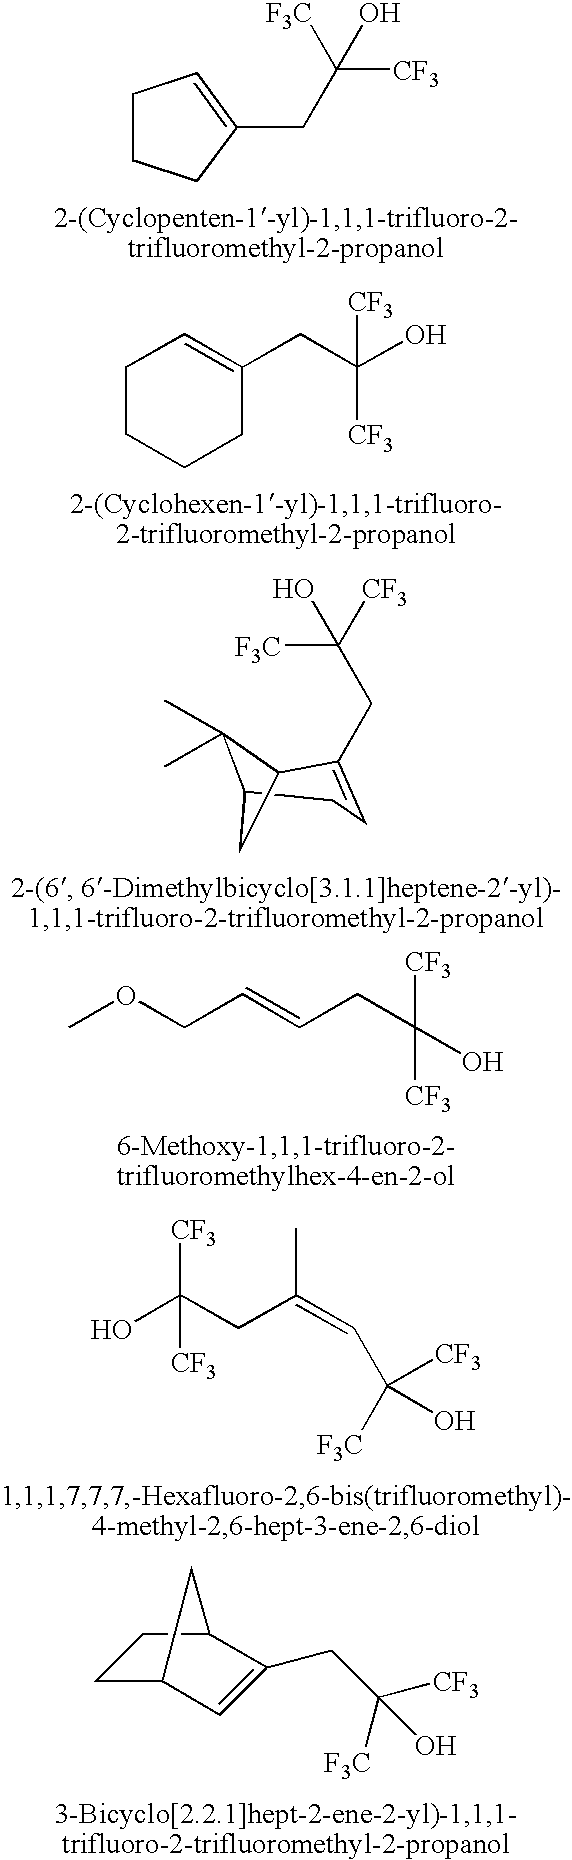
C1CCC(CC(O)([F3C])[CF3])=C1.C1CCCC(CC(O)([CF3])[CF3])=C1.C1(C)(C)C2CC=C(CC([F3C])([CF3])O)C1C2.COCC=CCC([CF3])([CF3])O.OC(CC(=CC([CF3])([F3C])O)C)([CF3])[CF3].C1C2C=C(CC([CF3])([F3C])O)C(C1)C2
